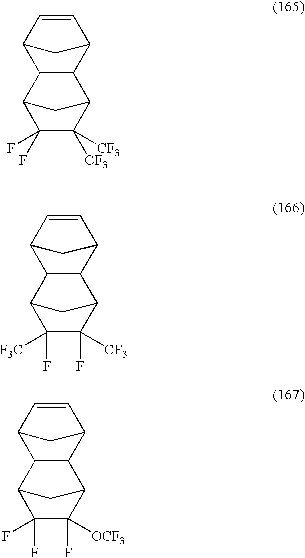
C1(F)(F)C([CF3])([CF3])C2CC1C1C2C2C=CC1C2.C1(F)([F3C])C(F)([CF3])C2CC1C1C2C2C=CC1C2.C1(F)(F)C(F)([OCF3])C2CC1C1C2C2C=CC1C2
